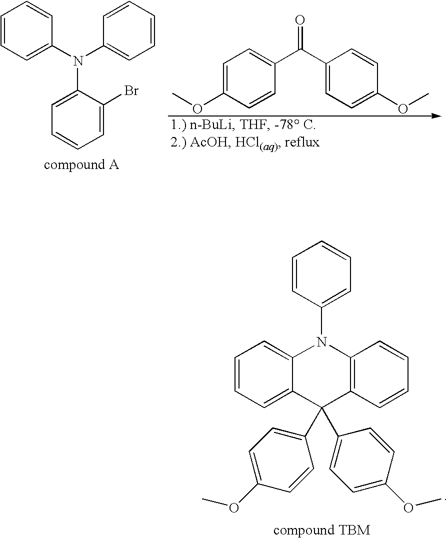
C1=CC=C(N(C2=CC=CC=C2)C2=CC=CC=C2Br)C=C1.COC1=CC=C(C(C2=CC=C(OC)C=C2)=O)C=C1.C1=CC(N2C3=CC=CC=C3C(C3=CC=C(OC)C=C3)(C3=CC=C(OC)C=C3)C3=C2C=CC=C3)=CC=C1
